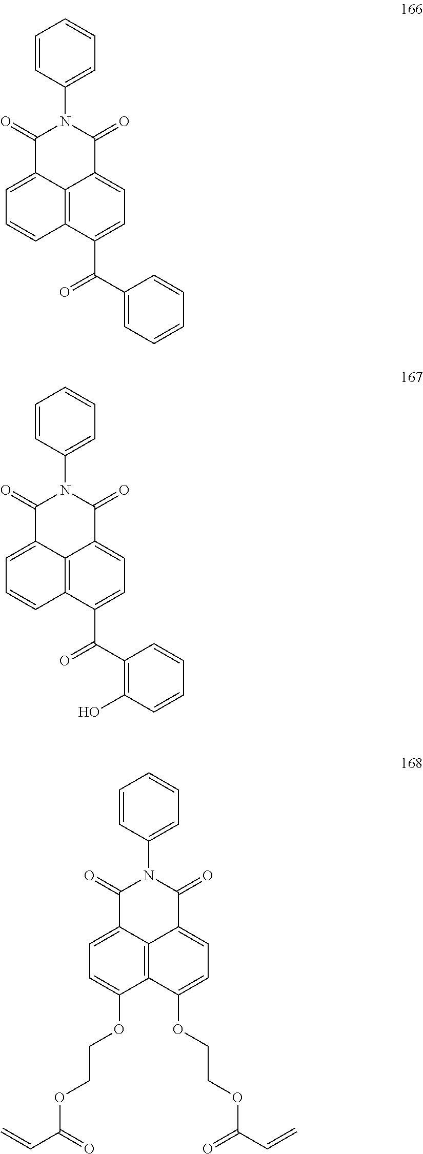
C1=C2C3=C(C=C1)C(C(C1=CC=CC=C1)=O)=CC=C3C(=O)N(C1=CC=CC=C1)C2=O.C1=C2C3=C(C=C1)C(C(C1=C(O)C=CC=C1)=O)=CC=C3C(=O)N(C1=CC=CC=C1)C2=O.C1=C2C3=C(C(OCCOC(C=C)=O)=C1)C(OCCOC(C=C)=O)=CC=C3C(=O)N(C1=CC=CC=C1)C2=O
